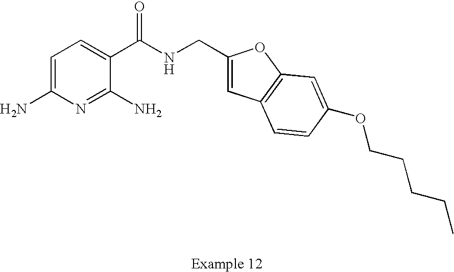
C1=C(N)N=C(N)C(C(NCC2=CC3=C(O2)C=C(OCCCCC)C=C3)=O)=C1
